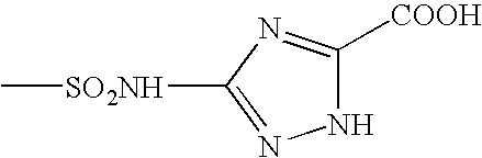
C[SO2NH]C1=NNC([COOH])=N1
